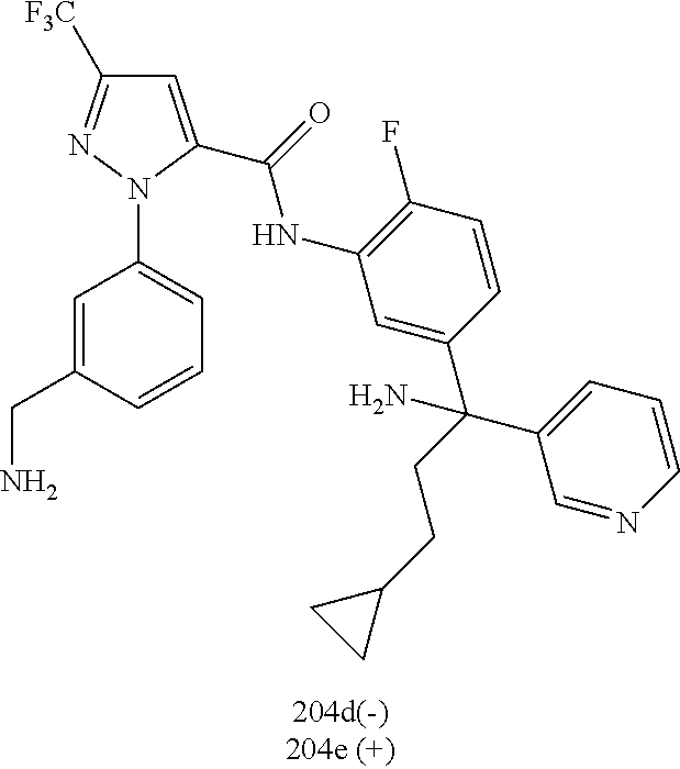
C1=C(C(NC2=C(F)C=CC(C(CCC3CC3)(N)C3=CC=CN=C3)=C2)=O)N(C2=CC=CC(CN)=C2)N=C1[F3C]
